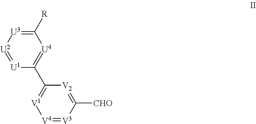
C1([R])=[U3][U2]=[U1]C(C2=[V1][V4]=[V3]C([CHO])=[V2]2)=[U4]1
